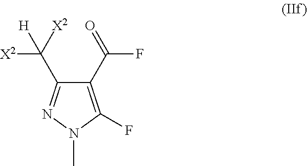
C1(C(=O)F)=C(F)N(C)N=C1C([X2])([H])[X2]
